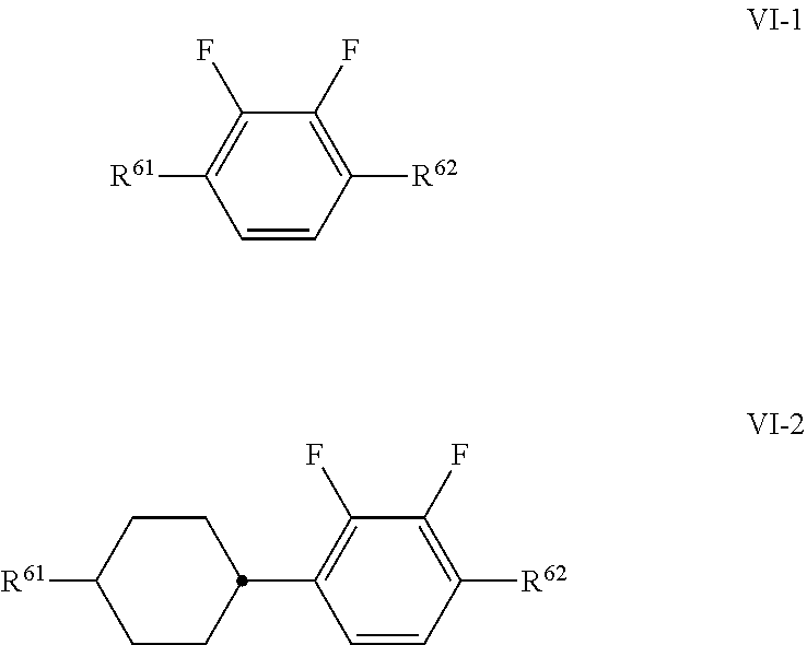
C1(F)=C([R61])C=CC([R62])=C1F.C1(F)=C(C2CCC([R61])CC2)C=CC([R62])=C1F
